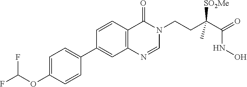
C1=NC2=C(C=CC(C3=CC=C(OC(F)F)C=C3)=C2)C(=O)N1CCC(C(=O)NO)([SO2Me])C
